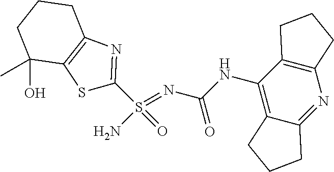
C(NC1=C2C(=NC3=C1CCC3)CCC2)(N=S(N)(=O)C1=NC2=C(S1)C(O)(C)CCC2)=O
